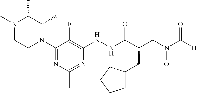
N1(C2=NC(C)=NC(NNC(C(CN(C([H])=O)O)CC3CCCC3)=O)=C2F)C(C)C(C)N(C)CC1
